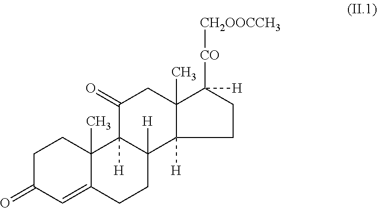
C1C(=O)C=C2C(C)(C1)C1([H])C([H])(CC2)C2([H])C(C)(CC1=O)C([CO][CH2OOCCH3])([H])CC2
